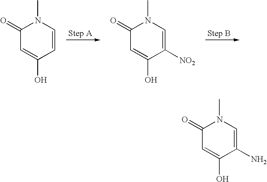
C1(=O)C=C(O)C=CN1C.C1(=O)C=C(O)C([NO2])=CN1C.C1(=O)C=C(O)C(N)=CN1C
